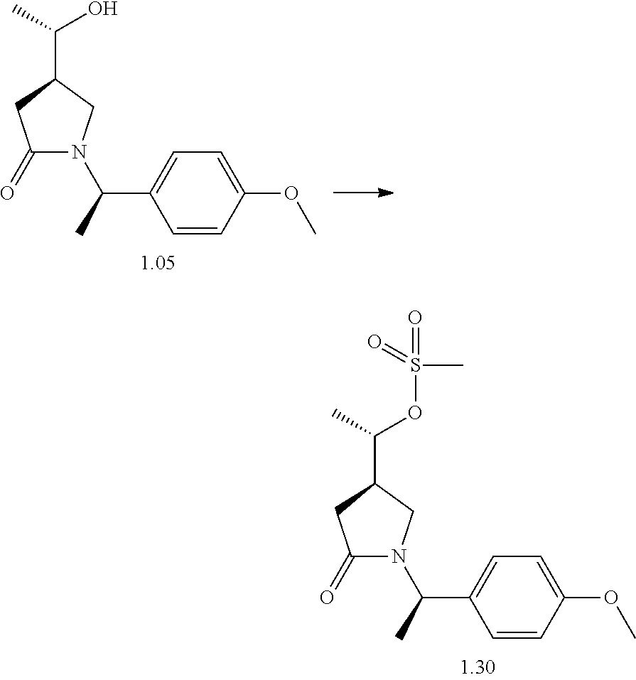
C1(=O)N(C(C)C2=CC=C(OC)C=C2)CC(C(O)C)C1.C1(=O)N(C(C)C2=CC=C(OC)C=C2)CC(C(OS(=O)(=O)C)C)C1
